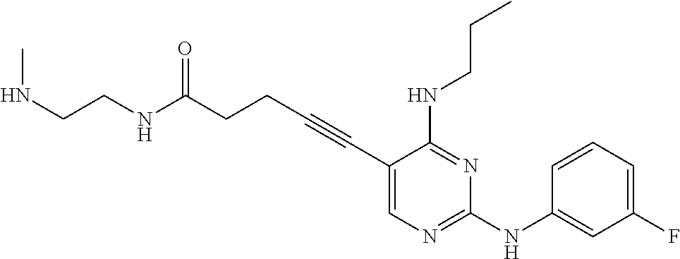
C(CC#CC1=CN=C(NC2=CC(F)=CC=C2)N=C1NCCC)C(NCCNC)=O
